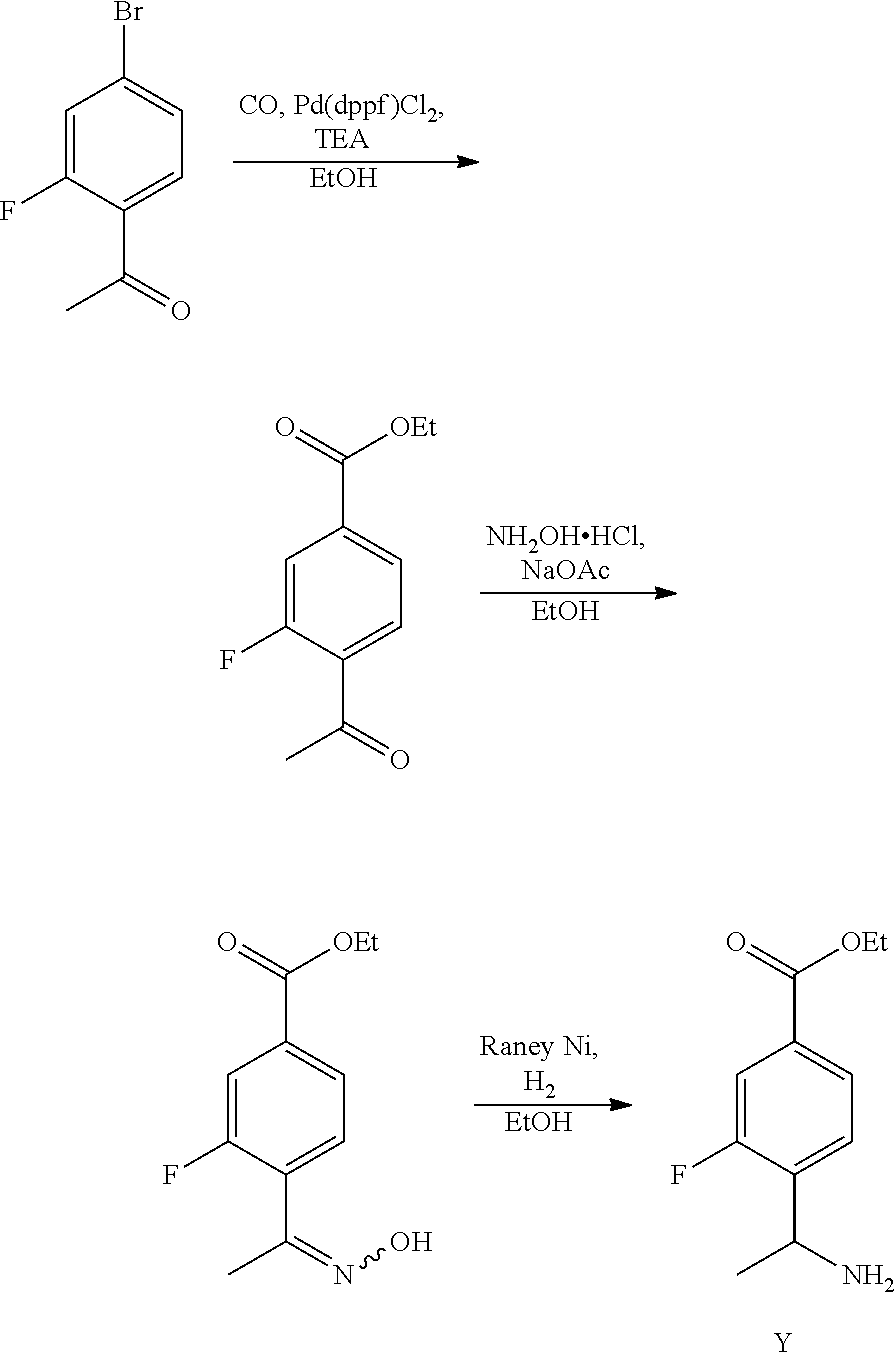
[EtOH].C1=C(F)C(C(=O)C)=CC=C1Br.[EtOH].C1=C(F)C(C(=O)C)=CC=C1C(=O)[OEt].[EtOH].C1=C(F)C(C(N)C)=CC=C1C(=O)[OEt].[Y].C1=C(F)C(C(=NO)C)=CC=C1C(=O)[OEt]
